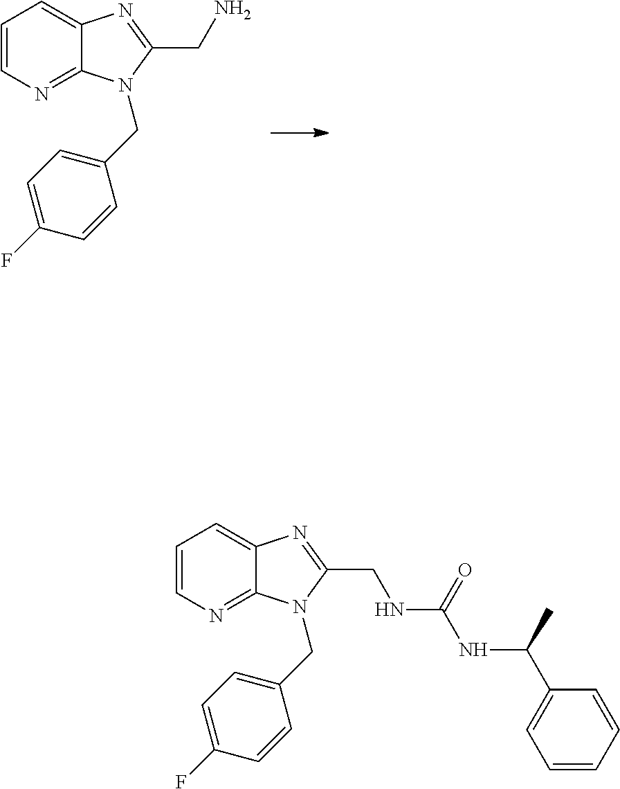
C1=CN=C2C(=C1)N=C(CN)N2CC1=CC=C(F)C=C1.C1=CN=C2C(=C1)N=C(CNC(NC(C1=CC=CC=C1)C)=O)N2CC1=CC=C(F)C=C1
